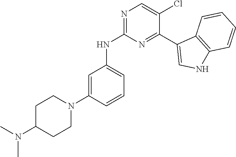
C1=C(N2CCC(N(C)C)CC2)C=CC=C1NC1=NC=C(Cl)C(C2=CNC3=C2C=CC=C3)=N1
